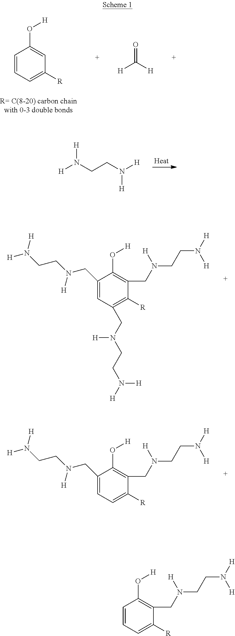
C1=CC=C([R])C=C1O[H].O=C([H])[H].[H]N(CCN([H])[H])[H].C1(CN(CCN([H])[H])[H])=CC(CN(CCN([H])[H])[H])=C([R])C(CN(CCN([H])[H])[H])=C1O[H].C1(CN(CCN([H])[H])[H])=CC=C([R])C(CN(CCN([H])[H])[H])=C1O[H].C1=CC=C([R])C(CN(CCN([H])[H])[H])=C1O[H]
